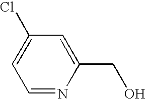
C1(Cl)=CC=NC(CO)=C1
